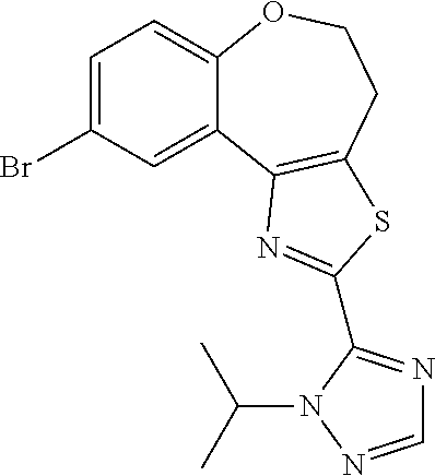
C1=C(Br)C=C2C(=C1)OCCC1=C2N=C(C2=NC=NN2C(C)C)S1
